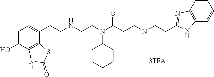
C1=C(O)C2=C(C(CCNCCN(C(CCNCCC3=NC4=C(C=CC=C4)N3)=O)C3CCCCC3)=C1)SC(=O)N2
